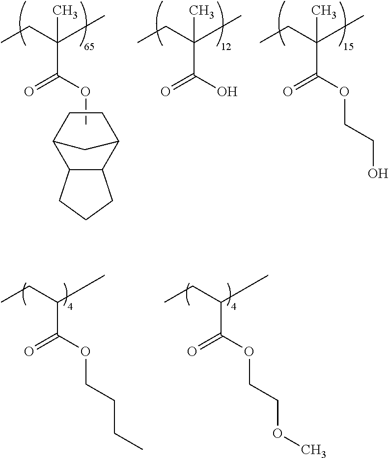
COC(C(CC)(C)C)=O.C12C(C3CC1CC3)CCC2.C(C(O)=O)(CC)(C)C.C(C(OCCO)=O)(CC)(C)C.C(C(OCCCC)=O)(CC)C.C(C(OCCOC)=O)(CC)C
